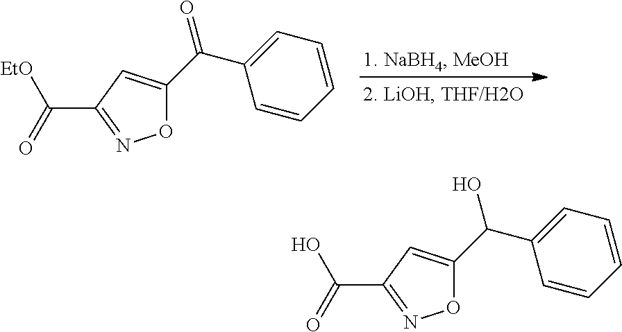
C(C1=NOC(C(C2=CC=CC=C2)=O)=C1)(=O)[EtO].C(C1=NOC(C(C2=CC=CC=C2)O)=C1)(=O)O
